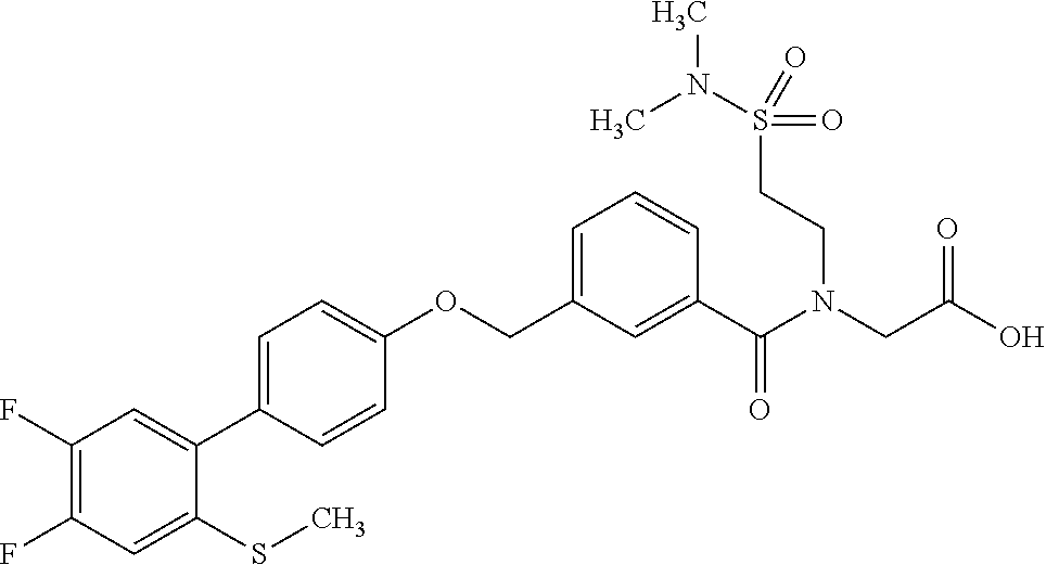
C1(F)=C(F)C=C(SC)C(C2=CC=C(OCC3=CC=CC(C(N(CC(O)=O)CCS(=O)(N(C)C)=O)=O)=C3)C=C2)=C1
